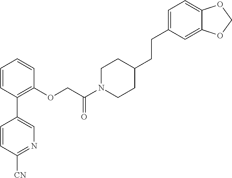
C1=CC(C2=CN=C([CN])C=C2)=C(OCC(N2CCC(CCC3=CC=C4C(=C3)OCO4)CC2)=O)C=C1
